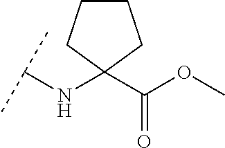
C(NC1(C(OC)=O)CCCC1)(C)C
